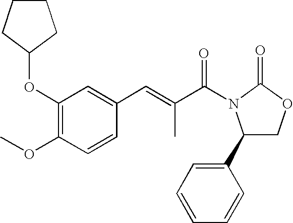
C1(OC2CCCC2)=C(OC)C=CC(C=C(C)C(=O)N2C(C3=CC=CC=C3)COC2=O)=C1
